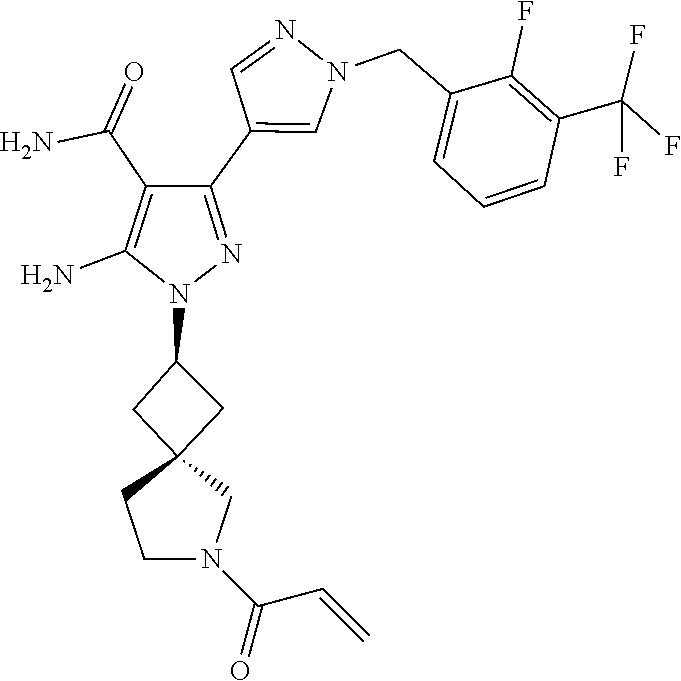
C12(CC(N3N=C(C4=CN(CC5=CC=CC(C(F)(F)F)=C5F)N=C4)C(C(N)=O)=C3N)C1)CCN(C(=O)C=C)C2
